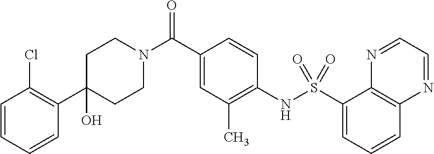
C1(O)(C2=C(Cl)C=CC=C2)CCN(C(C2=CC(C)=C(NS(C3=CC=CC4=C3N=CC=N4)(=O)=O)C=C2)=O)CC1
